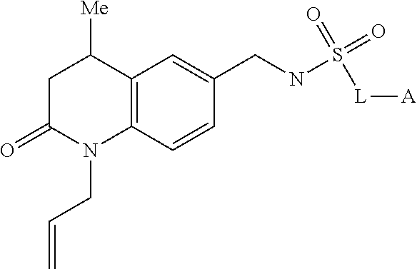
C1C(=O)N(CC=C)C2=C(C1[Me])C=C(CNS(=O)(=O)[L][A])C=C2
